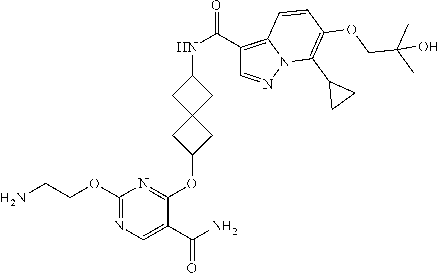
C1(OCCN)=NC=C(C(N)=O)C(OC2CC3(C2)CC(NC(=O)C2=C4N(N=C2)C(C2CC2)=C(OCC(C)(C)O)C=C4)C3)=N1
